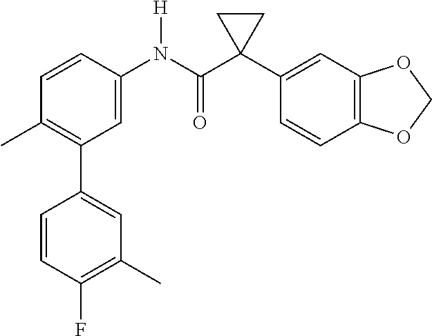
C1=C(N(C(C2(C3=CC4=C(C=C3)OCO4)CC2)=O)[H])C=CC(C)=C1C1=CC(C)=C(F)C=C1
